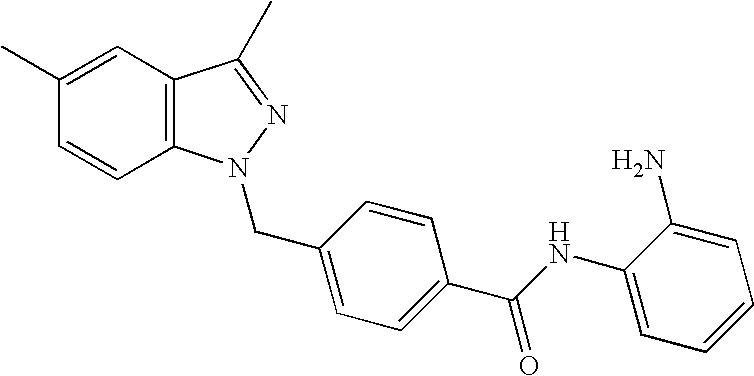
C1=CC2=C(C=C1C)C(C)=NN2CC1=CC=C(C(NC2=CC=CC=C2N)=O)C=C1
